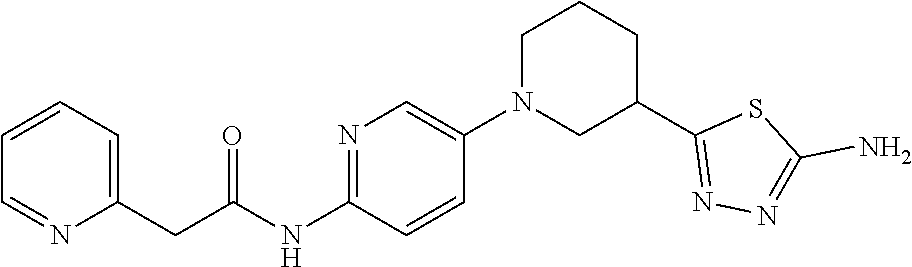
C1=CC=C(CC(NC2=NC=C(N3CC(C4=NN=C(N)S4)CCC3)C=C2)=O)N=C1
